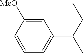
C1=CC([MeO])=CC(C(CC)C)=C1
